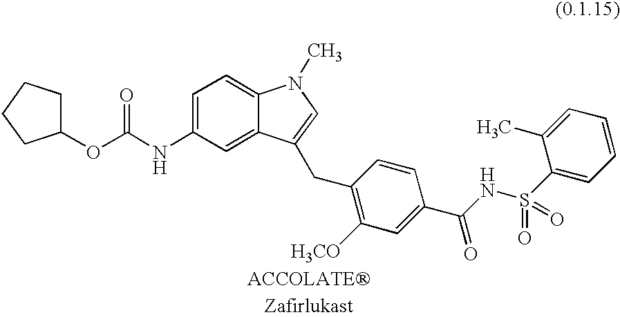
C1=C(NC(OC2CCCC2)=O)C=C2C(=C1)N(C)C=C2CC1=C([H3CO])C=C(C(NS(C2=CC=CC=C2C)(=O)=O)=O)C=C1
